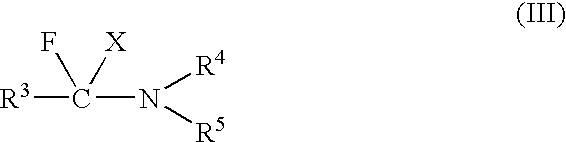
[R3]C(F)([X])N([R4])[R5]
